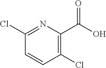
N1=C(Cl)C=CC(Cl)=C1C(O)=O
